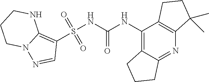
S(NC(NC1=C2C(=NC3=C1CCC3(C)C)CCC2)=O)(C1=C2N(N=C1)CCCN2)(=O)=O
